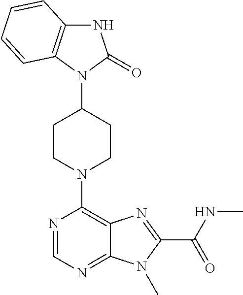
C1(N2C(=O)NC3=C2C=CC=C3)CCN(C2=C3C(=NC=N2)N(C)C(C(=O)NC)=N3)CC1
